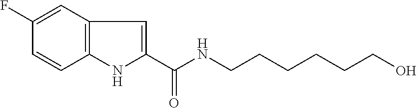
C1(F)=CC2=C(C=C1)NC(C(NCCCCCCO)=O)=C2
